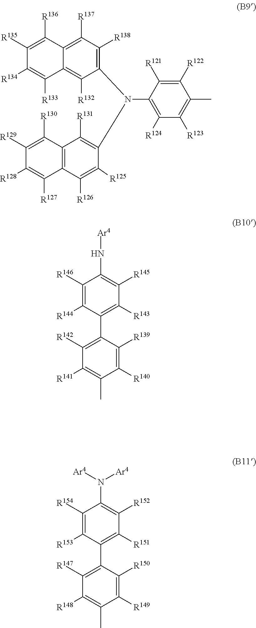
N(C1=C([R131])C2=C(C([R126])=C1[R125])C([R127])=C([R128])C([R129])=C2[R130])(C1=C([R138])C([R137])=C2C(=C1[R132])C([R133])=C([R134])C([R135])=C2[R136])C1=C([R124])C([R123])=C(C)C([R122])=C1[R121].C1([R146])=C([R144])C(C2=C([R142])C([R141])=C(C)C([R140])=C2[R139])=C([R143])C([R145])=C1N[Ar4].C1([R154])=C([R153])C(C2=C([R147])C([R148])=C(C)C([R149])=C2[R150])=C([R151])C([R152])=C1N([Ar4])[Ar4]
